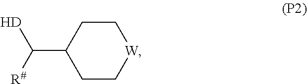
[W]1CCC(C([H])[R#])CC1
